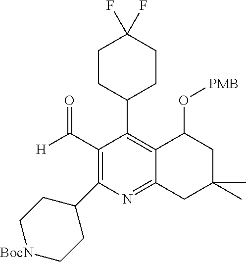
C1(C([H])=O)=C(C2CC[BocN]CC2)N=C2C(=C1C1CCC(F)(F)CC1)C(O[PMB])CC(C)(C)C2
